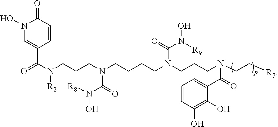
O=C1C=CC(C(N(CCCN(CCCCN(CCCN(CC[R7])C(=O)C2=CC=CC(O)=C2O)C(=O)N([R9])O)C(=O)N([R8])O)[R2])=O)=CN1O
